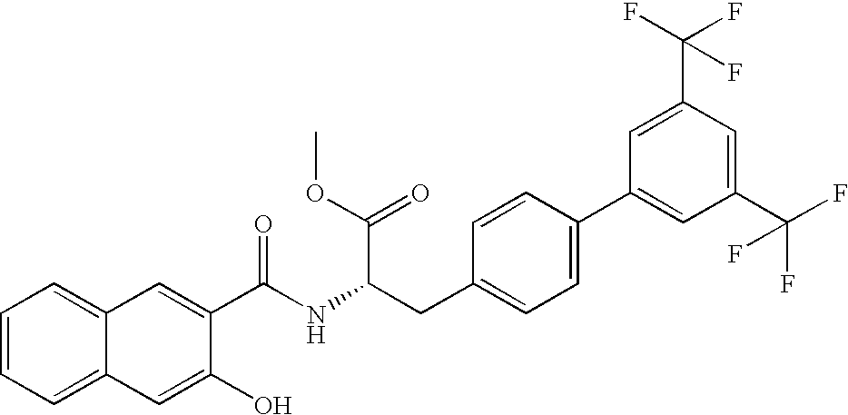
C1=CC=C2C(=C1)C=C(C(NC(CC1=CC=C(C3=CC(C(F)(F)F)=CC(C(F)(F)F)=C3)C=C1)C(=O)OC)=O)C(O)=C2
